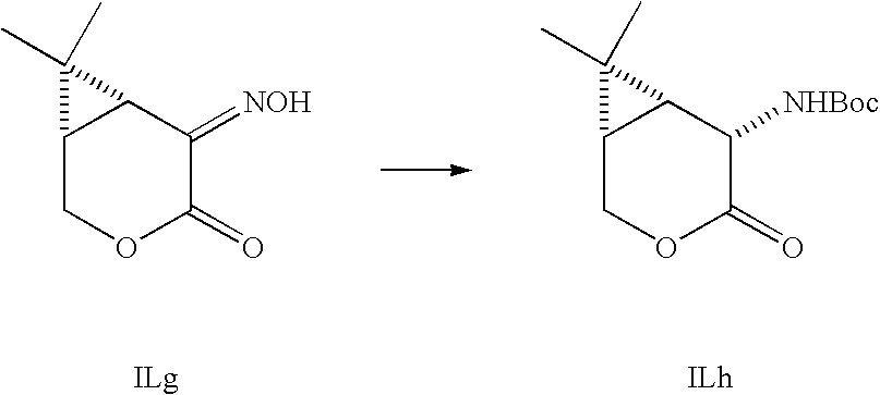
C12COC(=O)C(=[NOH])C1C2(C)C.C12COC(=O)C([NHBoc])C1C2(C)C
